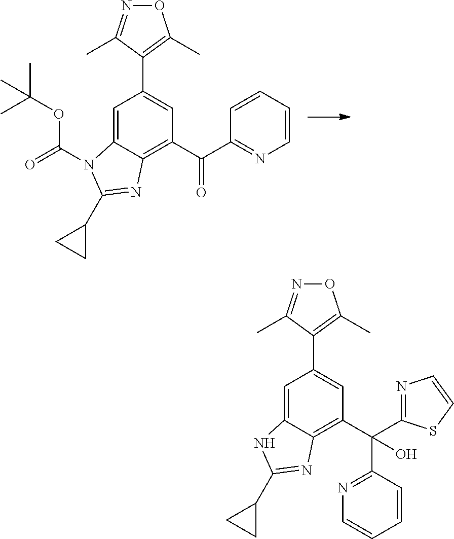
C1=C2C(=C(C(C3=NC=CC=C3)=O)C=C1C1=C(C)ON=C1C)N=C(C1CC1)N2C(OC(C)(C)C)=O.C1=C2C(=C(C(C3=NC=CC=C3)(O)C3=NC=CS3)C=C1C1=C(C)ON=C1C)N=C(C1CC1)N2
